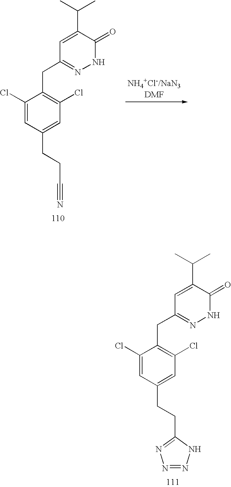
C1=C(C(C)C)C(=O)NN=C1CC1=C(Cl)C=C(CCC2=NN=NN2)C=C1Cl.C1=C(C(C)C)C(=O)NN=C1CC1=C(Cl)C=C(CCC#N)C=C1Cl
